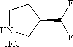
C1NCC(C(F)F)C1.Cl
